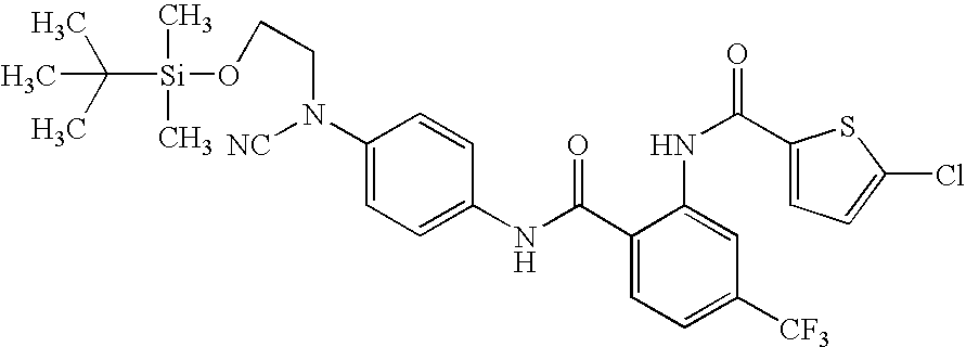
C1(NC(=O)C2=CC=C([CF3])C=C2NC(=O)C2=CC=C(Cl)S2)=CC=C(N(CCO[Si](C(C)(C)C)(C)C)[NC])C=C1
